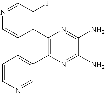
C1(C2=C(C3=CC=CN=C3)N=C(N)C(N)=N2)=C(F)C=NC=C1
